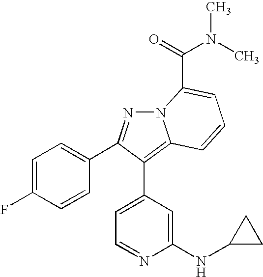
C1=C(F)C=CC(C2=NN3C(=C2C2=CC=NC(NC4CC4)=C2)C=CC=C3C(=O)N(C)C)=C1
